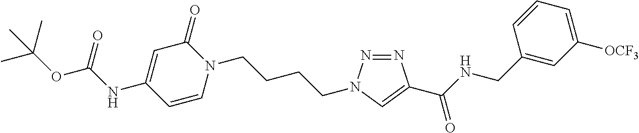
C1=C(NC(OC(C)(C)C)=O)C=CN(CCCCN2N=NC(C(NCC3=CC([OCF3])=CC=C3)=O)=C2)C1=O
